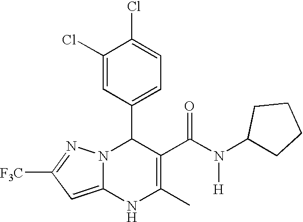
C1(Cl)=CC(C2N3C(=CC([F3C])=N3)NC(C)=C2C(N(C2CCCC2)[H])=O)=CC=C1Cl
